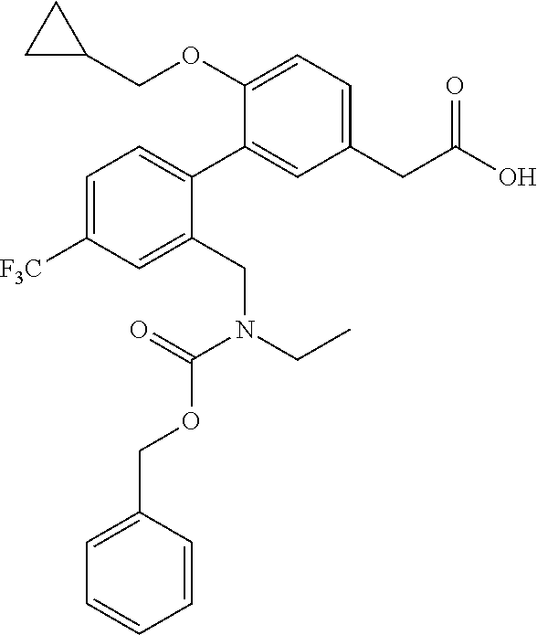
C1(COC2=CC=C(CC(O)=O)C=C2C2=CC=C([F3C])C=C2CN(CC)C(OCC2=CC=CC=C2)=O)CC1
